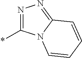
N1=C(*)N2C(=N1)C=CC=C2
